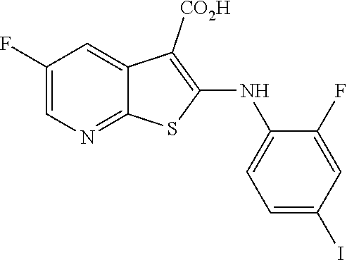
C1(F)=CN=C2C(=C1)C([CO2H])=C(NC1=CC=C(I)C=C1F)S2
